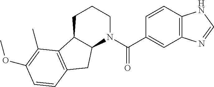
C1C2C(N(C(C3=CC4=C(C=C3)NC=N4)=O)CC1)CC1=C2C(C)=C(OC)C=C1
